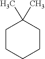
C1(C)(C)CCCCC1
